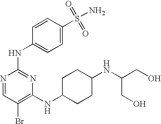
N1=CC(Br)=C(NC2CCC(NC(CO)CO)CC2)N=C1NC1=CC=C(S(=O)(=O)N)C=C1
